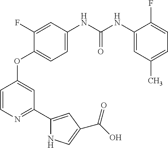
C1=C(NC(NC2=CC(C)=CC=C2F)=O)C=C(F)C(OC2=CC(C3=CC(C(O)=O)=CN3)=NC=C2)=C1
